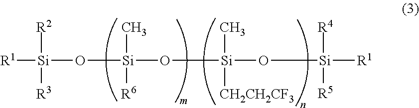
[R1][Si](O[Si](O[Si](O[Si]([R1])([R4])[R5])(C)[CH2CH2CF3])(C)[R6])([R2])[R3]
